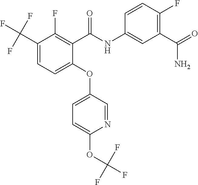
C1(OC2=CC=C(OC(F)(F)F)N=C2)=CC=C(C(F)(F)F)C(F)=C1C(NC1=CC(C(=O)N)=C(F)C=C1)=O
